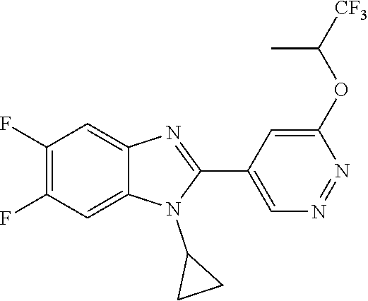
C1(F)=C(F)C=C2C(=C1)N=C(C1=CN=NC(OC([CF3])C)=C1)N2C1CC1
